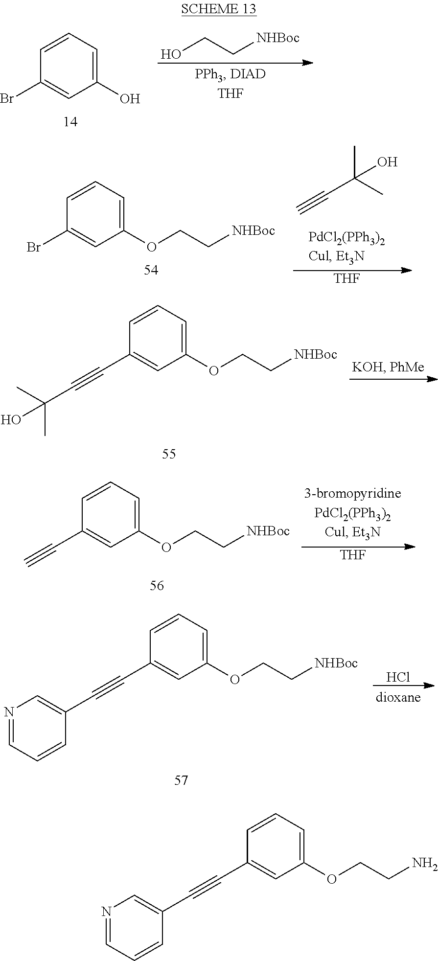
OCC[NHBoc].C1=CC=C(O)C=C1Br.C#CC(C)(C)O.[THF].C1=CC=C(OCC[NHBoc])C=C1Br.C1=CC=C(OCC[NHBoc])C=C1C#CC(C)(C)O.[THF].C1=CC=C(OCC[NHBoc])C=C1C#C.Cl.C1=CC=C(OCC[NHBoc])C=C1C#CC1=CN=CC=C1.C1=CC=C(OCCN)C=C1C#CC1=CN=CC=C1
